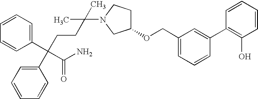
C1(C(CCC(C)(C)N2CC(OCC3=CC=CC(C4=C(O)C=CC=C4)=C3)CC2)(C2=CC=CC=C2)C(N)=O)=CC=CC=C1
